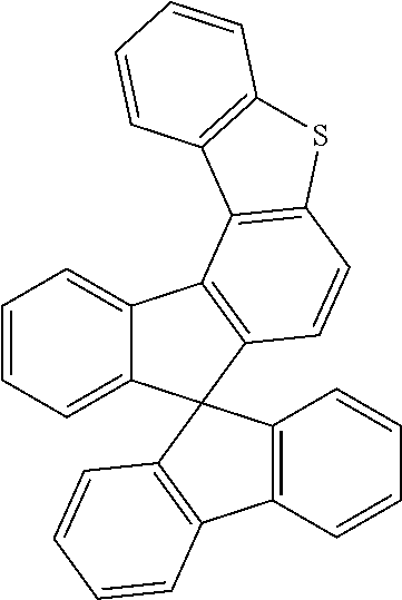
C1=CC=C2C(=C1)C1=C(C=CC3=C1C1=C(S3)C=CC=C1)C21C2=C(C=CC=C2)C2=C1C=CC=C2
